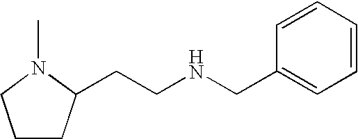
C1CC(CCNCC2=CC=CC=C2)N(C)C1
